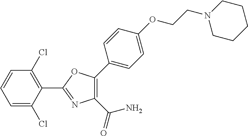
C1=C(Cl)C(C2=NC(C(N)=O)=C(C3=CC=C(OCCN4CCCCC4)C=C3)O2)=C(Cl)C=C1
